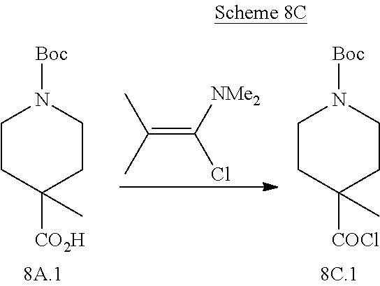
C1CC([CO2H])(C)CCN1[Boc].C(=C([NMe2])Cl)(C)C.C1CC([COCl])(C)CCN1[Boc]
